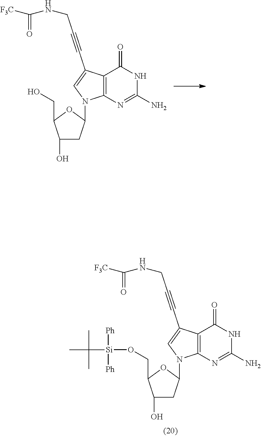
C1(O)CC(N2C3=C(C(C#CCNC([F3C])=O)=C2)C(=O)NC(N)=N3)OC1CO.C1(O)CC(N2C3=C(C(C#CCNC([F3C])=O)=C2)C(=O)NC(N)=N3)OC1CO[Si]([Ph])([Ph])C(C)(C)C
